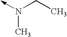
N(->C)(CC)C
